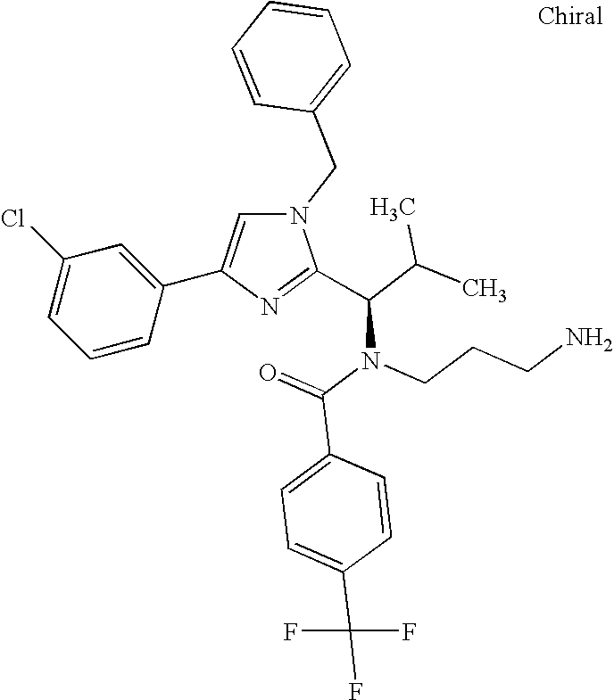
N1(CC2=CC=CC=C2)C=C(C2=CC(Cl)=CC=C2)N=C1C(C(C)C)N(C(=O)C1=CC=C(C(F)(F)F)C=C1)CCCN
